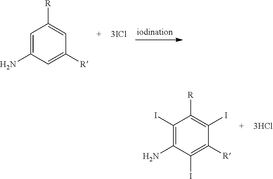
C1=C(N)C=C([R])C=C1[R].C1(I)=C(N)C(I)=C([R])C(I)=C1[R]
